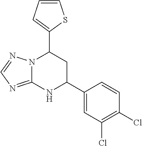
N12C(=NC=N1)NC(C1=CC(Cl)=C(Cl)C=C1)CC2C1=CC=CS1
